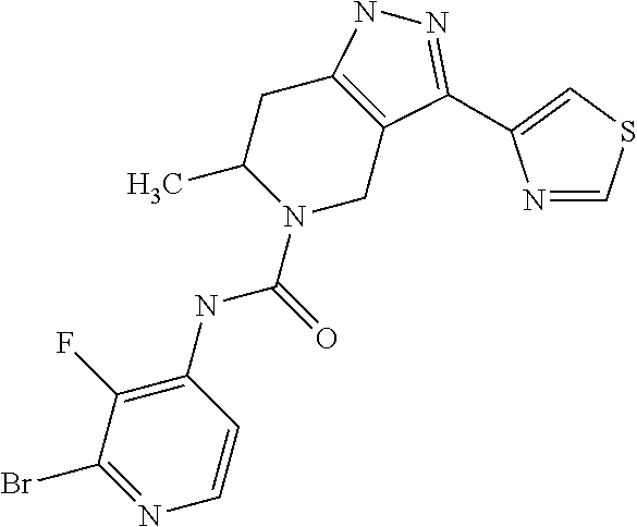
C1C2=C(CN(C(NC3=C(F)C(Br)=NC=C3)=O)C1C)C(C1=CSC=N1)=NN2
